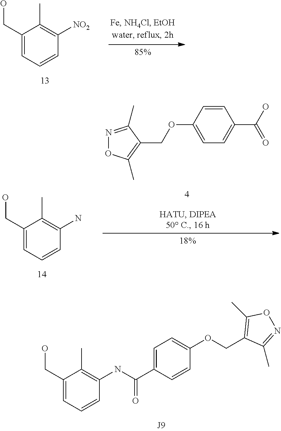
C1(CO)=CC=CC([NO2])=C1C.C1(CO)=CC=CC(NC(C2=CC=C(OCC3=C(C)ON=C3C)C=C2)=O)=C1C.C1(CO)=CC=CC(N)=C1C.C1=CC(OCC2=C(C)ON=C2C)=CC=C1C(O)=O
